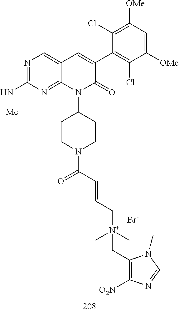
N1=C(N[Me])N=C2C(=C1)C=C(C1=C(Cl)C([OMe])=CC([OMe])=C1Cl)C(=O)N2C1CCN(C(C=CC[N+](C)(C)CC2=C([O2N])N=CN2C)=O)CC1.[Br-]
